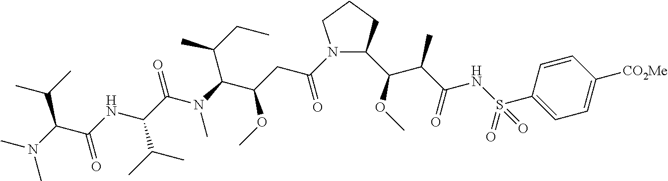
N1(C(CC(C(N(C(C(NC(C(N(C)C)C(C)C)=O)C(C)C)=O)C)C(CC)C)OC)=O)C(C(OC)C(C(=O)NS(C2=CC=C([CO2Me])C=C2)(=O)=O)C)CCC1
